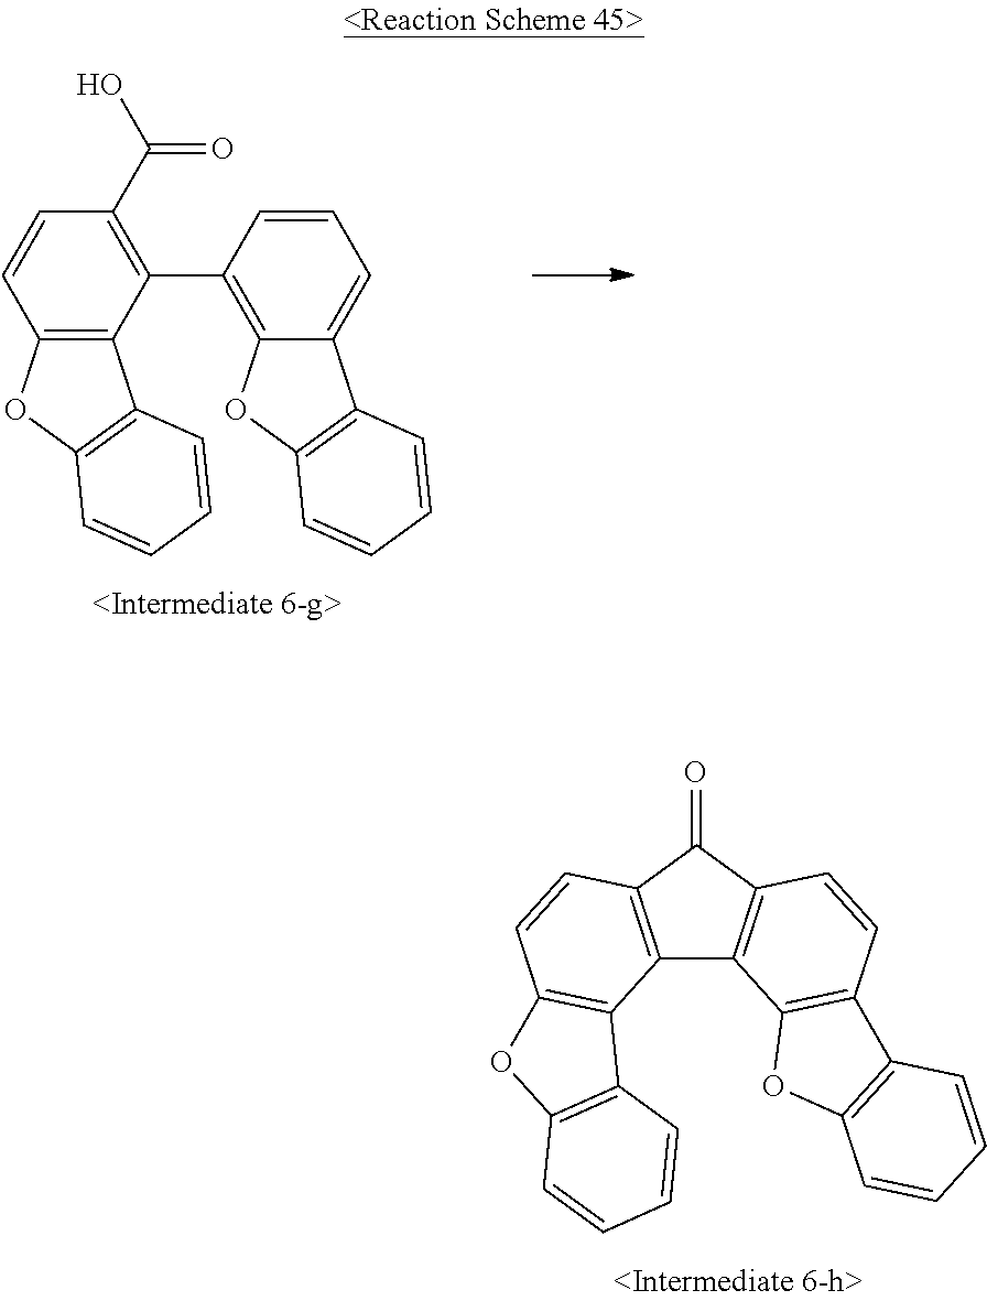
C12=C(C(C3=C4C(=CC=C3)C3=C(O4)C=CC=C3)=C(C(O)=O)C=C1)C1=C(O2)C=CC=C1.C12=C(C(=O)C3=C1C1=C(C=C3)C3=C(O1)C=CC=C3)C=CC1=C2C2=C(O1)C=CC=C2
